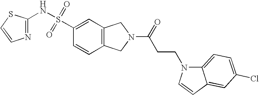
C1(NS(C2=CC3=C(C=C2)CN(C(=O)CCN2C4=CC=C(Cl)C=C4C=C2)C3)(=O)=O)=NC=CS1
